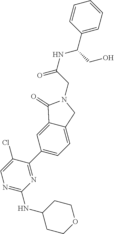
N1=C(NC2CCOCC2)N=C(C2=CC=C3C(=C2)C(=O)N(CC(=O)NC(C2=CC=CC=C2)CO)C3)C(Cl)=C1
